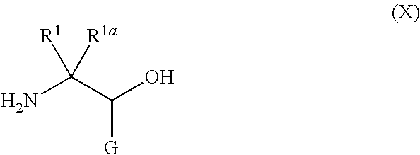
NC(C(O)[G])([R1])[R1a]
